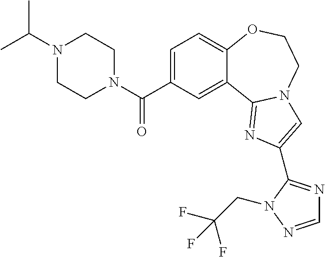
C1=C(C(N2CCN(C(C)C)CC2)=O)C=C2C(=C1)OCCN1C2=NC(C2=NC=NN2CC(F)(F)F)=C1
